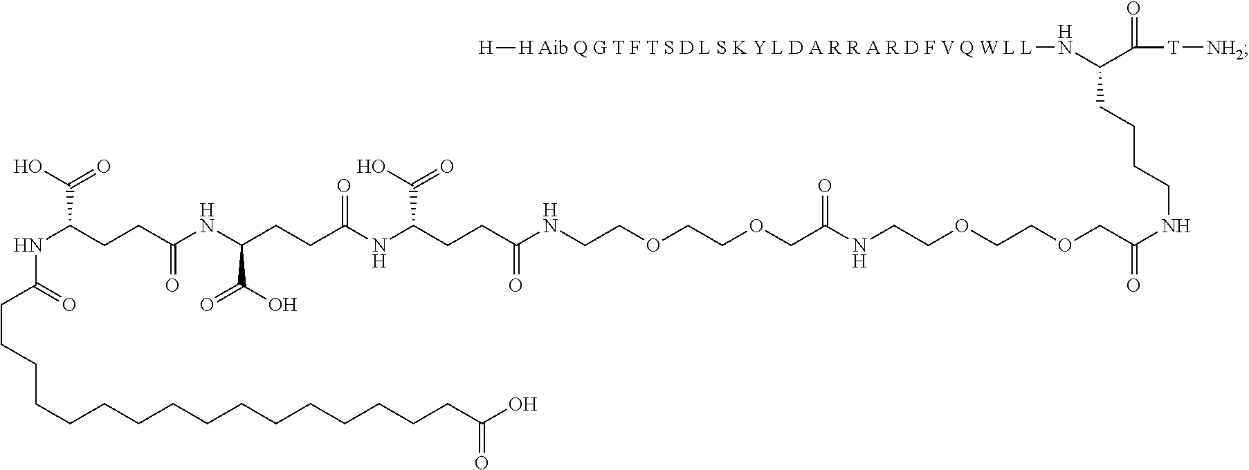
[H Aib Q G T F T S D L S K Y L D A R R A R D F V Q W L L](NC(C([T][NH2])=O)CCCCNC(COCCOCCNC(COCCOCCNC(CCC(NC(CCC(NC(CCC(NC(CCCCCCCCCCCCCCCCC(O)=O)=O)C(O)=O)=O)C(O)=O)=O)C(O)=O)=O)=O)=O)[H]
